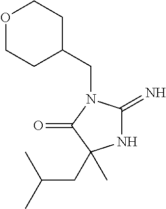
N1C(=N)N(CC2CCOCC2)C(=O)C1(CC(C)C)C
